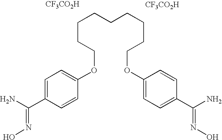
[CF3CO2H].[CF3CO2H].C1=C(C(N)=NO)C=CC(OCCCCCCCCCOC2=CC=C(C(=NO)N)C=C2)=C1
